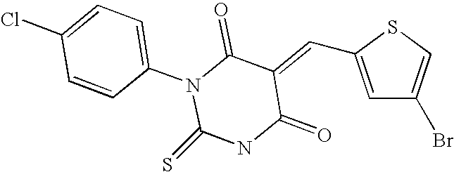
C(=C1C(=O)N(C2=CC=C(Cl)C=C2)C(=S)NC1=O)C1=CC(Br)=CS1
